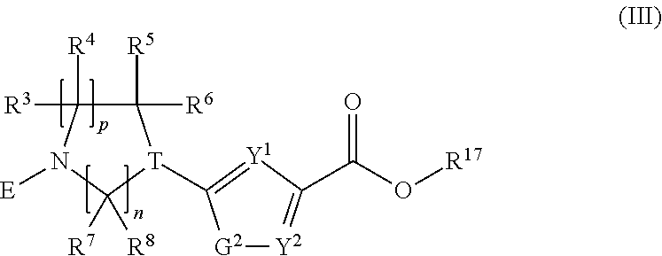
[G2]1[Y2]=C(C(O[R17])=O)[Y1]=C1[T]1C([R5])([R6])C([R4])([R3])N([E])C1([R7])[R8]
